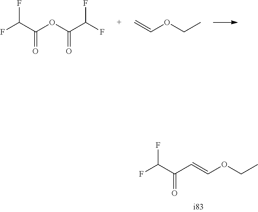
FC(C(C=COCC)=O)F.FC(C(OC(C(F)F)=O)=O)F.C=COCC
